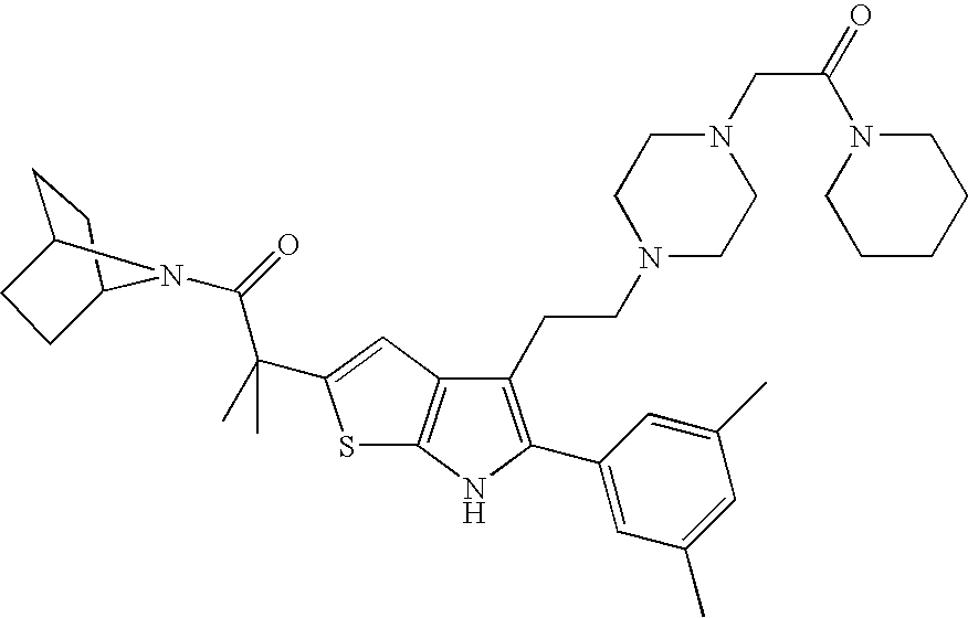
S1C2=C(C=C1C(C(=O)N1C3CCC1CC3)(C)C)C(CCN1CCN(CC(N3CCCCC3)=O)CC1)=C(C1=CC(C)=CC(C)=C1)N2
